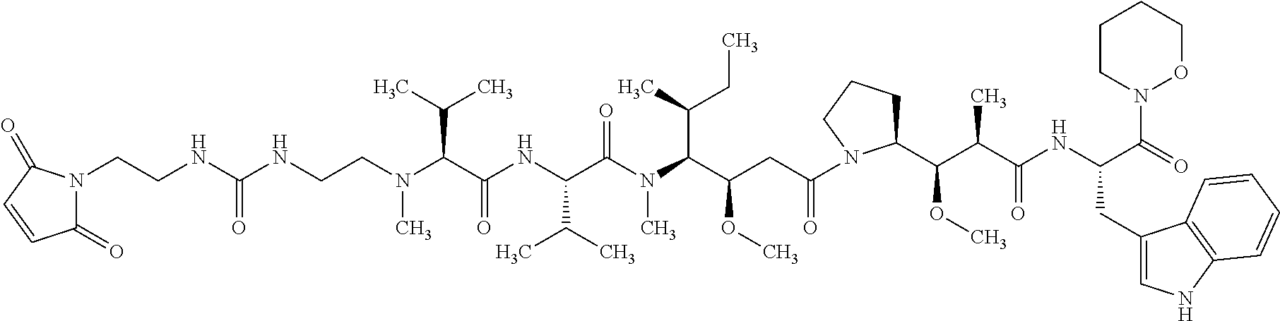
N(CCN(C(C(NC(C(N(C(C(CC(N1C(C(C(C(NC(C(=O)N2OCCCC2)CC2=CNC3=C2C=CC=C3)=O)C)OC)CCC1)=O)OC)C(C)CC)C)=O)C(C)C)=O)C(C)C)C)C(NCCN1C(=O)C=CC1=O)=O
